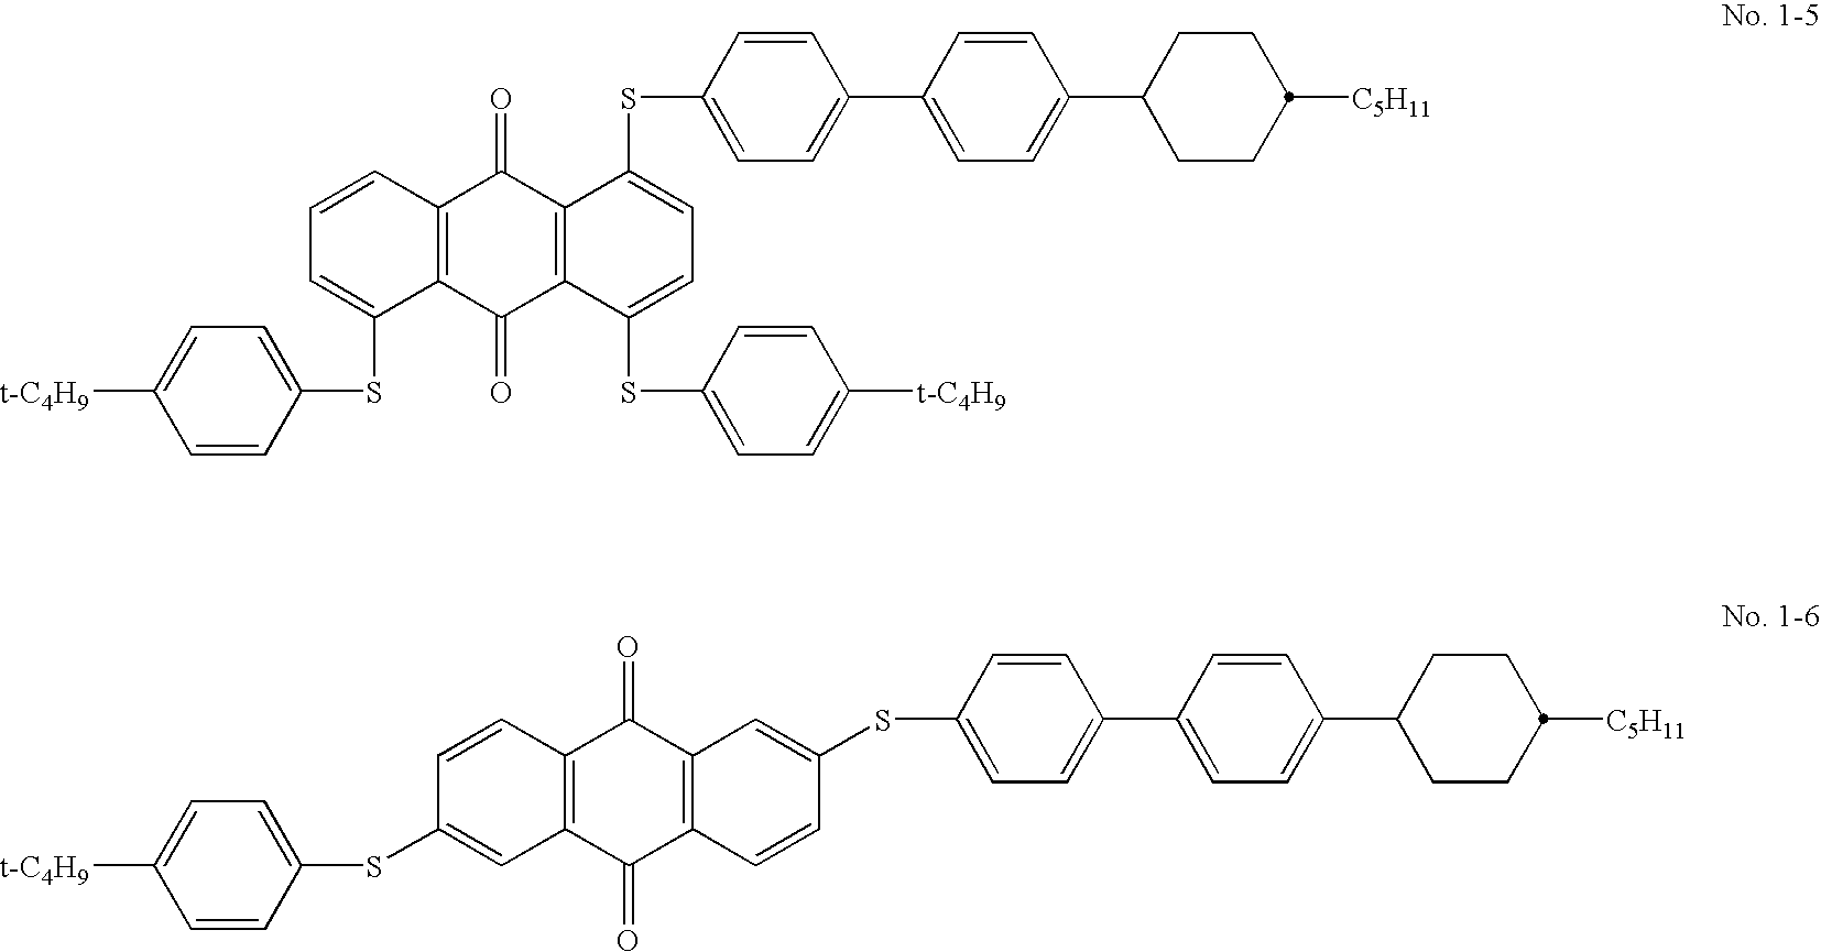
C1=CC(SC2=CC=CC3=C2C(=O)C2=C(C3=O)C(SC3=CC=C(C4=CC=C(C5CCC([C5H11])CC5)C=C4)C=C3)=CC=C2SC2=CC=C([t-C4H9])C=C2)=CC=C1[t-C4H9].C1=CC(SC2=CC3=C(C=C2)C(=O)C2=C(C3=O)C=CC(SC3=CC=C(C4=CC=C(C5CCC([C5H11])CC5)C=C4)C=C3)=C2)=CC=C1[t-C4H9]
